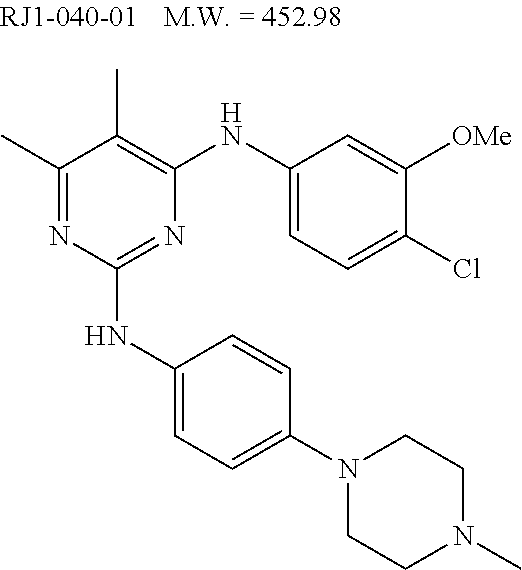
C1(C)=NC(NC2=CC=C(N3CCN(C)CC3)C=C2)=NC(NC2=CC=C(Cl)C([OMe])=C2)=C1C
